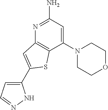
C1(N2CCOCC2)=CC(N)=NC2=C1SC(C1=CC=NN1)=C2
